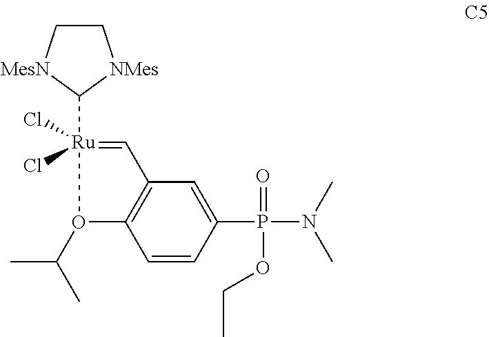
C12=C(C=CC(P(N(C)C)(=O)OCC)=C1)O(C(C)C)[Ru](C1[NMes]CC[MesN]1)(Cl)(Cl)=C2
